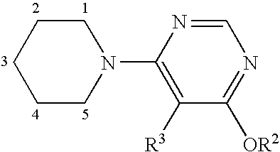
C1=NC(N2CCCCC2)=C([R3])C([OR2])=N1
